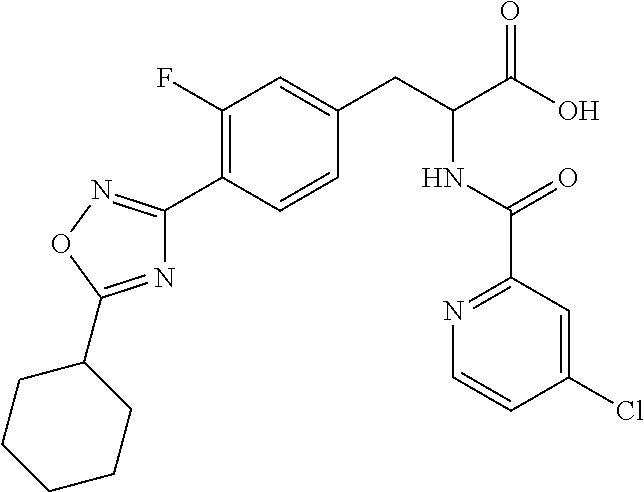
C1(F)=C(C2=NOC(C3CCCCC3)=N2)C=CC(CC(C(O)=O)NC(C2=NC=CC(Cl)=C2)=O)=C1
